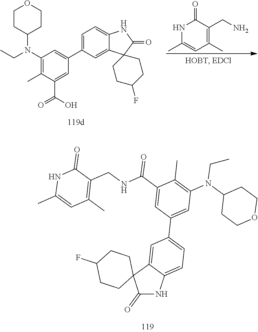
C1=C2C(=CC(C3=CC(N(C4CCOCC4)CC)=C(C)C(C(O)=O)=C3)=C1)C1(C(=O)N2)CCC(F)CC1.N1C(C)=CC(C)=C(CN)C1=O.N(CC)(C1CCOCC1)C1=C(C)C(C(NCC2=C(C)C=C(C)NC2=O)=O)=CC(C2=CC=C3C(=C2)C2(C(=O)N3)CCC(F)CC2)=C1
